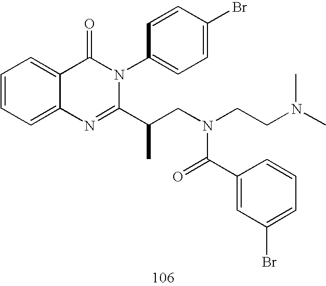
C1=CC=C2C(=C1)C(=O)N(C1=CC=C(Br)C=C1)C(C(CN(CCN(C)C)C(C1=CC(Br)=CC=C1)=O)C)=N2
